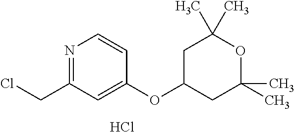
N1=C(CCl)C=C(OC2CC(C)(C)OC(C)(C)C2)C=C1.Cl
